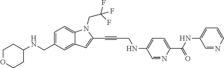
C1=C(CNC2CCOCC2)C=C2C(=C1)N(CC(F)(F)F)C(C#CCNC1=CC=C(C(NC3=CC=CN=C3)=O)N=C1)=C2
